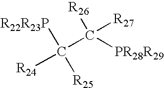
[R24]C([R25])([R22R23P])C([R27])([PR28R29])[R26]
